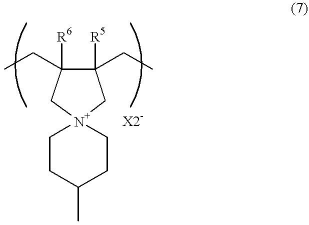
C1([R5])(CC)C([R6])(CC)C[N+]2(C1)CCC(C)CC2
